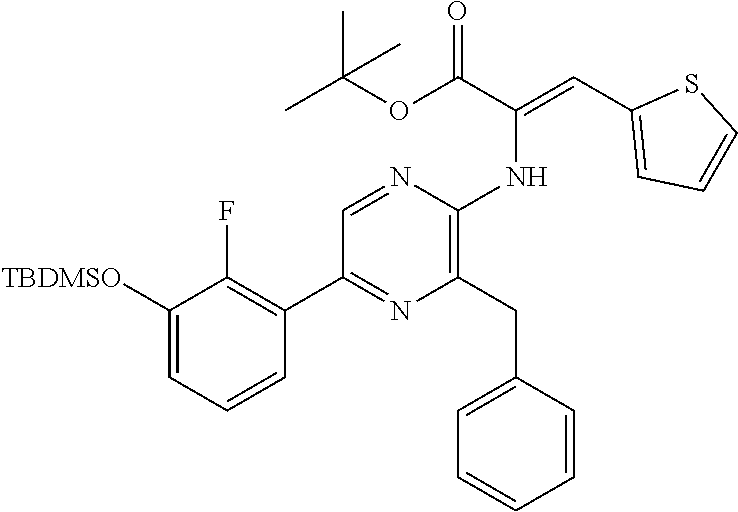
C1(C2=NC(CC3=CC=CC=C3)=C(NC(C(OC(C)(C)C)=O)=CC3=CC=CS3)N=C2)=C(F)C([TBDMSO])=CC=C1
